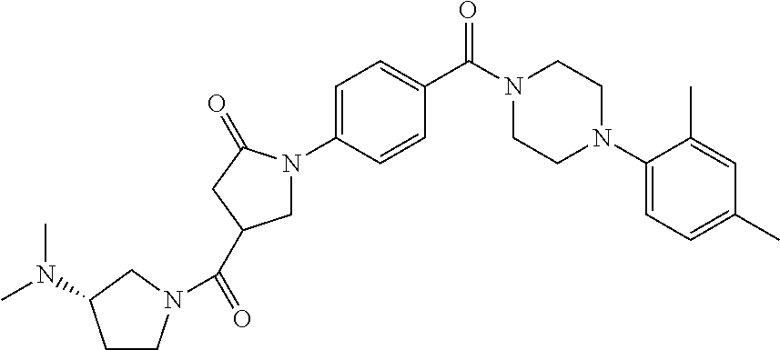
C1=C(N2CC(C(=O)N3CCC(N(C)C)C3)CC2=O)C=CC(C(N2CCN(C3=CC=C(C)C=C3C)CC2)=O)=C1
